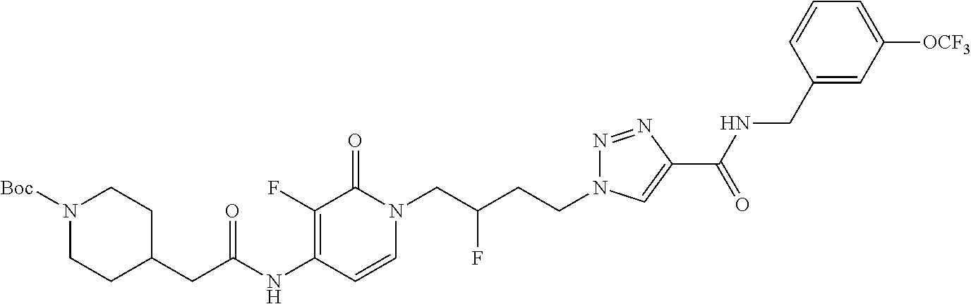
C1(F)=C(NC(CC2CCN([Boc])CC2)=O)C=CN(CC(CCN2N=NC(C(NCC3=CC([OCF3])=CC=C3)=O)=C2)F)C1=O
